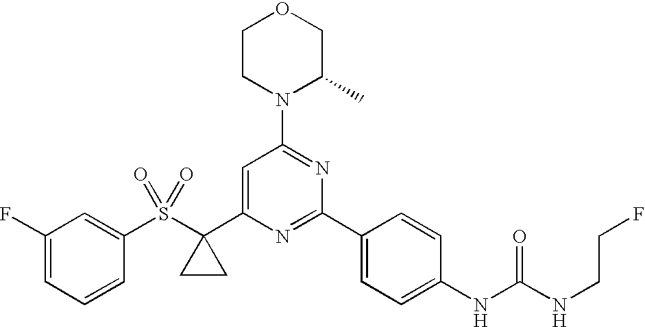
C1(S(=O)(=O)C2(C3=CC(N4C(C)COCC4)=NC(C4=CC=C(NC(NCCF)=O)C=C4)=N3)CC2)=CC(F)=CC=C1
